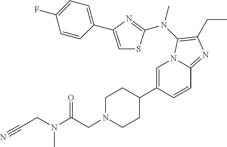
C1=C(C2CCN(CC(=O)N(C)CC#N)CC2)C=CC2=NC(CC)=C(N(C)C3=NC(C4=CC=C(F)C=C4)=CS3)N12
